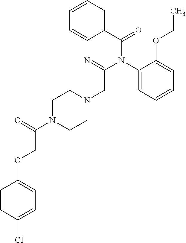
C1=CC(Cl)=CC=C1OCC(N1CCN(CC2=NC3=CC=CC=C3C(=O)N2C2=CC=CC=C2OCC)CC1)=O
